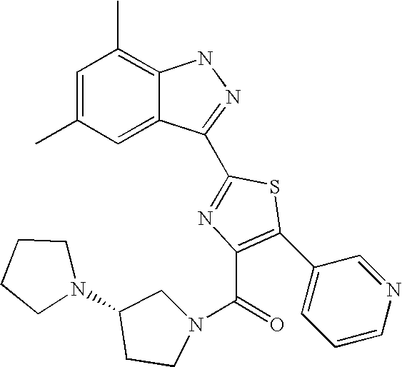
C1=C(C)C=C2C(=C1C)NN=C2C1=NC(C(N2CC(N3CCCC3)CC2)=O)=C(C2=CC=CN=C2)S1
